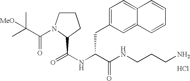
N(C(C(NCCCN)=O)CC1=CC=C2C(=C1)C=CC=C2)C(=O)C1N(C(C(C)(C)[MeO])=O)CCC1.Cl
